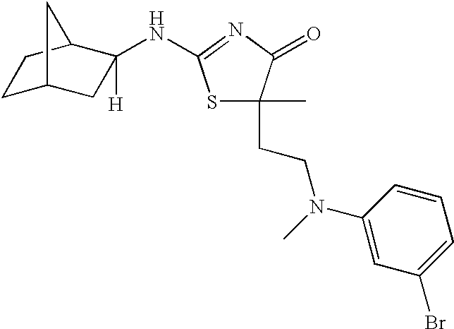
N(C1([H])CC2CCC1C2)C1=NC(=O)C(C)(CCN(C2=CC(Br)=CC=C2)C)S1
